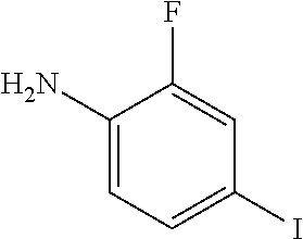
C1(N)=CC=C(I)C=C1F
